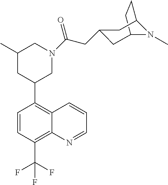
C12CCC(N1C)CC(CC(N1CC(C3=C4C(=C(C(F)(F)F)C=C3)N=CC=C4)CC(C)C1)=O)C2
